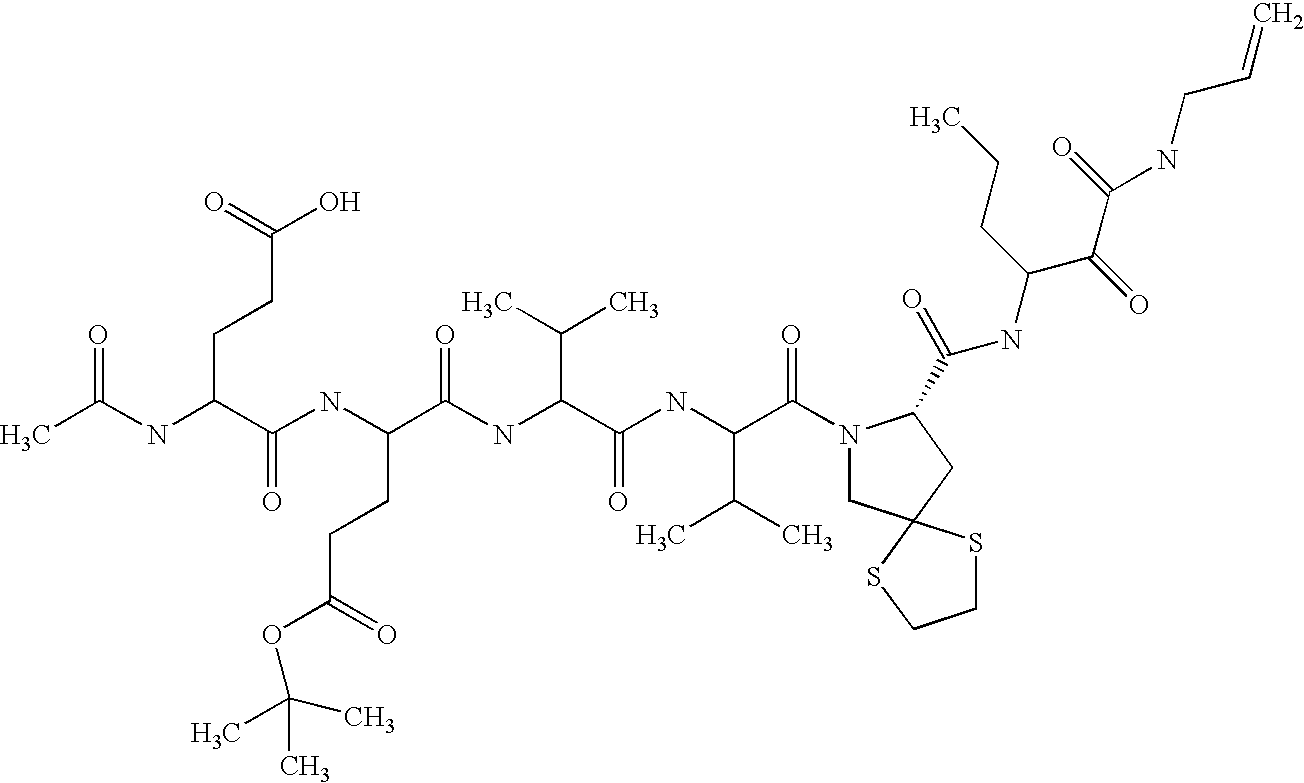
CC(NC(CCC(=O)O)C(NC(C(NC(C(NC(C(=O)N1CC2(CC1C(=O)NC(CCC)C(C(NCC=C)=O)=O)SCCS2)C(C)C)=O)C(C)C)=O)CCC(OC(C)(C)C)=O)=O)=O
